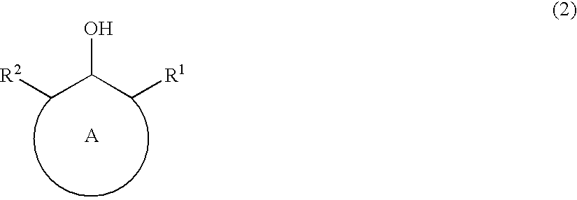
OC(C[R1])C[R2]
